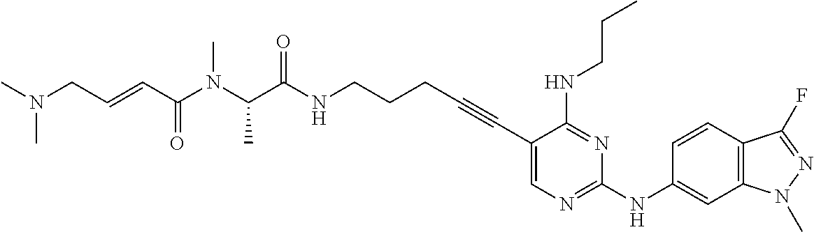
C1(C#CCCCNC(C(C)N(C)C(C=CCN(C)C)=O)=O)=CN=C(NC2=CC3=C(C=C2)C(F)=NN3C)N=C1NCCC
